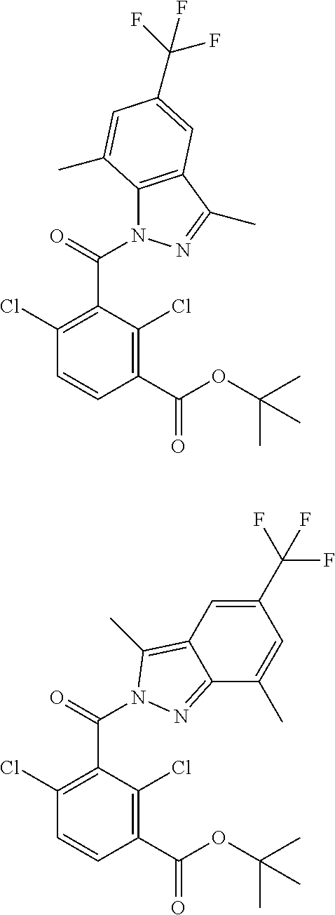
C1(Cl)=C(C(N2C3=C(C(C)=N2)C=C(C(F)(F)F)C=C3C)=O)C(Cl)=C(C(OC(C)(C)C)=O)C=C1.C1(Cl)=C(C(=O)N2C(C)=C3C(=N2)C(C)=CC(C(F)(F)F)=C3)C(Cl)=C(C(OC(C)(C)C)=O)C=C1
